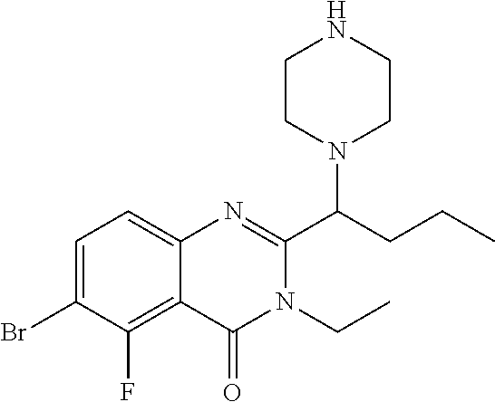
C1CN(C(CCC)C2=NC3=CC=C(Br)C(F)=C3C(=O)N2CC)CCN1
